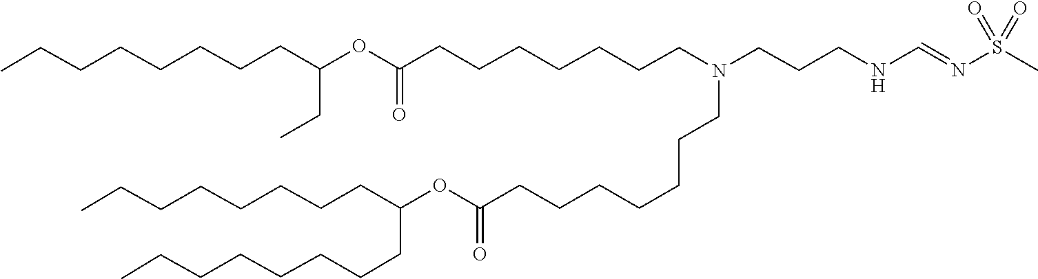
C(CC)(CCCCCCCC)OC(=O)CCCCCCCN(CCCCCCCC(OC(CCCCCCCC)CCCCCCCC)=O)CCCNC=NS(C)(=O)=O
